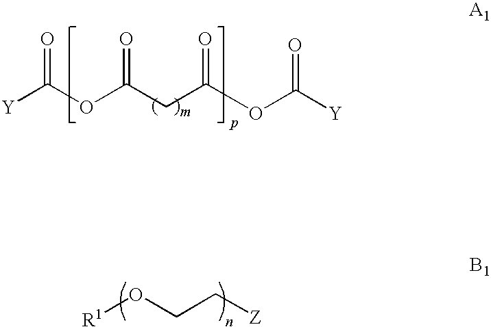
[R1]OCC[Z].C(OC(CC(OC([Y])=O)=O)=O)([Y])=O
